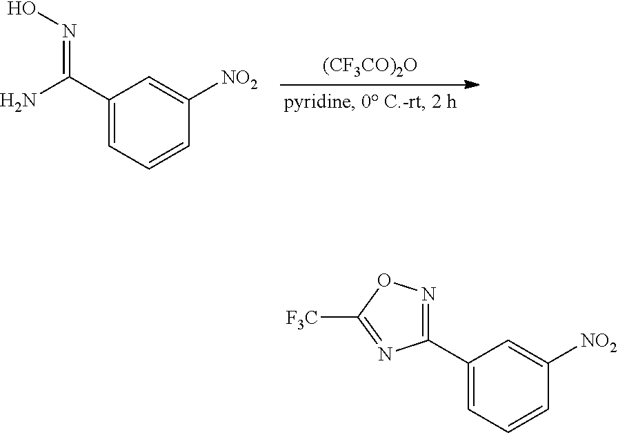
[(CF3CO)2O].C1(C(N)=NO)=CC=CC([NO2])=C1.C1(C2=NOC([F3C])=N2)=CC=CC([NO2])=C1
